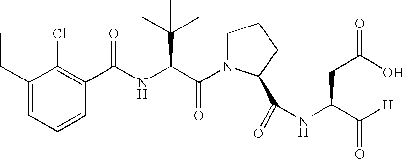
C1=CC=C(CC)C(Cl)=C1C(NC(C(N1CCCC1C(=O)NC(CC(O)=O)C([H])=O)=O)C(C)(C)C)=O
